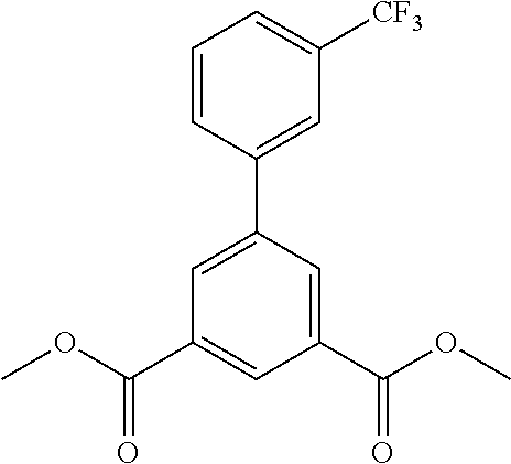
C1=C(C2=CC([CF3])=CC=C2)C=C(C(OC)=O)C=C1C(OC)=O
